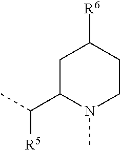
C1C(C(C)[R5])N(C)CCC1[R6]
